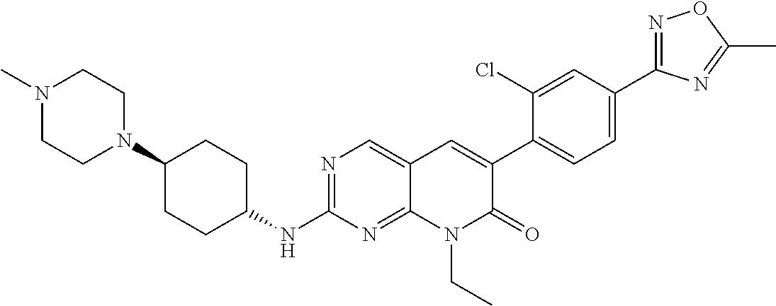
N1=C(C2=CC=C(C3=CC4=CN=C(NC5CCC(N6CCN(C)CC6)CC5)N=C4N(CC)C3=O)C(Cl)=C2)N=C(C)O1
